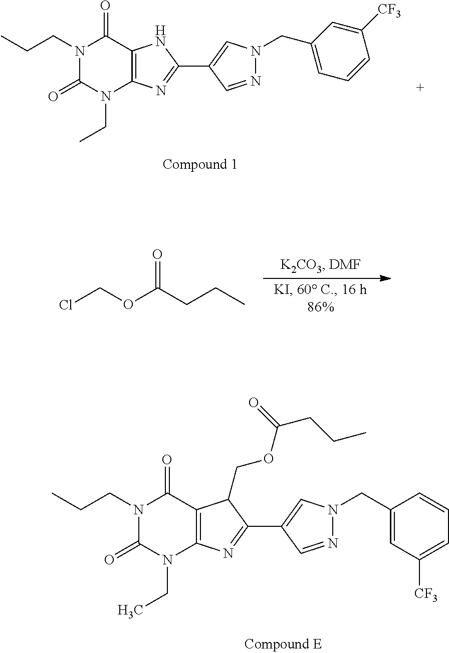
N1(CCC)C(=O)N(CC)C2=C(C1=O)C(COC(CCC)=O)C(C1=CN(CC3=CC([CF3])=CC=C3)N=C1)=N2.N1(CCC)C(=O)N(CC)C2=C(C1=O)NC(C1=CN(CC3=CC=CC([CF3])=C3)N=C1)=N2.O=C(CCC)OCCl
